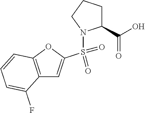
C12=C(OC(S(=O)(=O)N3C(C(O)=O)CCC3)=C1)C=CC=C2F
